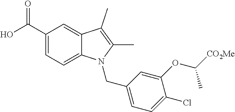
O=C(C1=CC=C2C(=C1)C(C)=C(C)N2CC1=CC=C(Cl)C(OC([CO2Me])C)=C1)O
